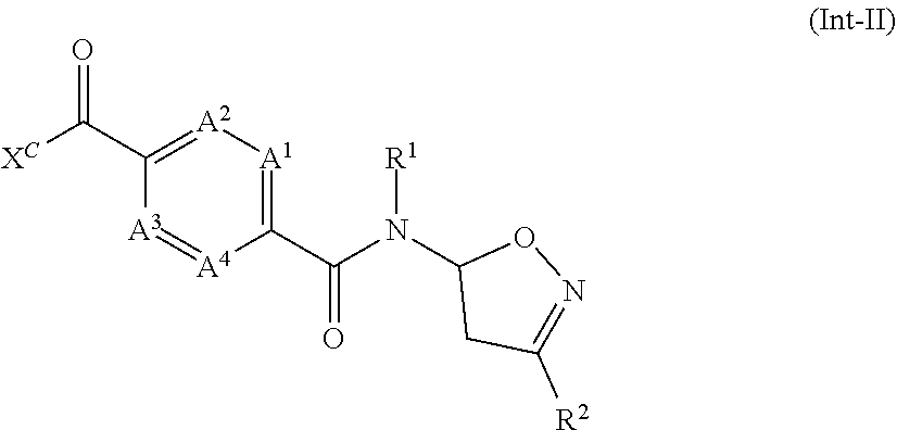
C1(C(=O)[XC])=[A2][A1]=C(C(=O)N([R1])C2CC([R2])=NO2)[A4]=[A3]1
